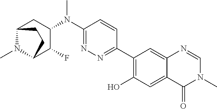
C1(N(C2=NN=C(C3=C(O)C=C4C(=C3)N=CN(C)C4=O)C=C2)C)CC2N(C)C(C1F)CC2
